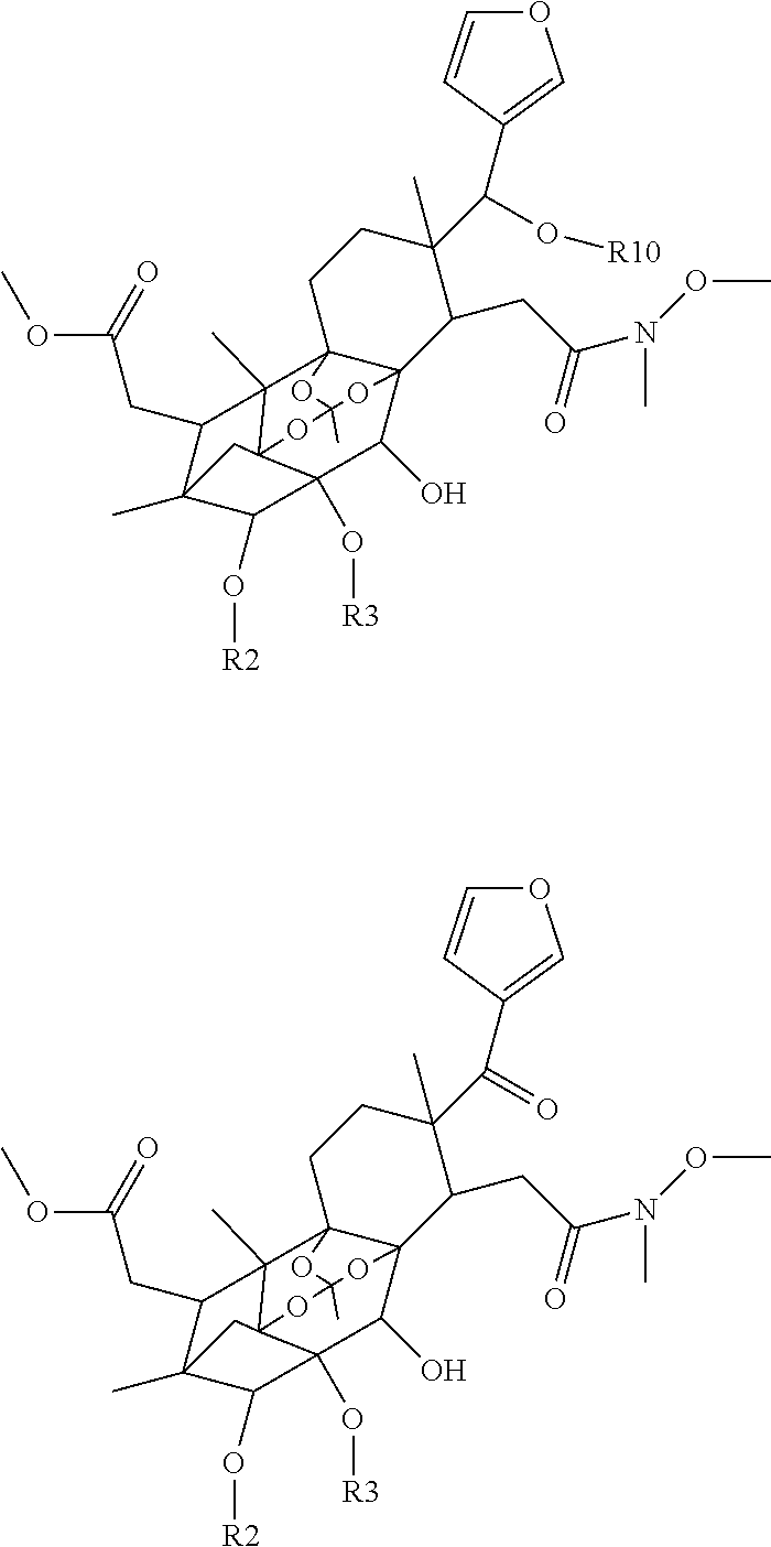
C1CC(C)(C(C2=COC=C2)O[R10])C(CC(N(OC)C)=O)C23C(O)C4(O[R3])C(O[R2])C5(C)CC46C(C)(C5CC(=O)OC)C12OC(C)(O6)O3.C1CC(C)(C(C2=COC=C2)=O)C(CC(N(OC)C)=O)C23C(O)C4(O[R3])C(O[R2])C5(C)CC46C(C)(C5CC(=O)OC)C12OC(C)(O6)O3
